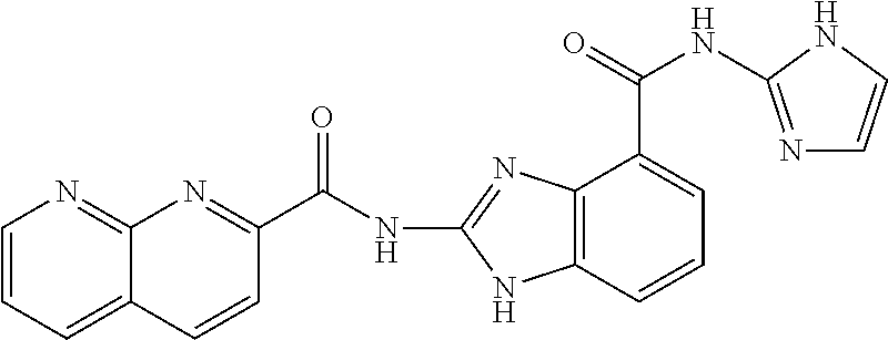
C(NC1=NC2=C(N1)C=CC=C2C(NC1=NC=CN1)=O)(=O)C1=NC2=NC=CC=C2C=C1
